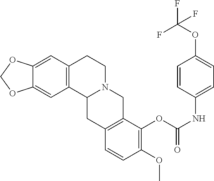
C12=C(C=C3C(=C1)OCO3)CCN1C2CC2=C(C1)C(OC(NC1=CC=C(OC(F)(F)F)C=C1)=O)=C(OC)C=C2
